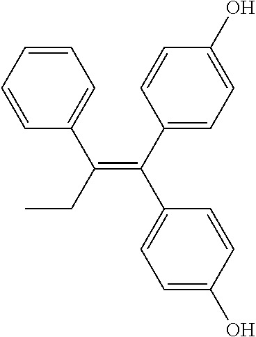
C1=CC=CC(C(CC)=C(C2=CC=C(O)C=C2)C2=CC=C(O)C=C2)=C1
